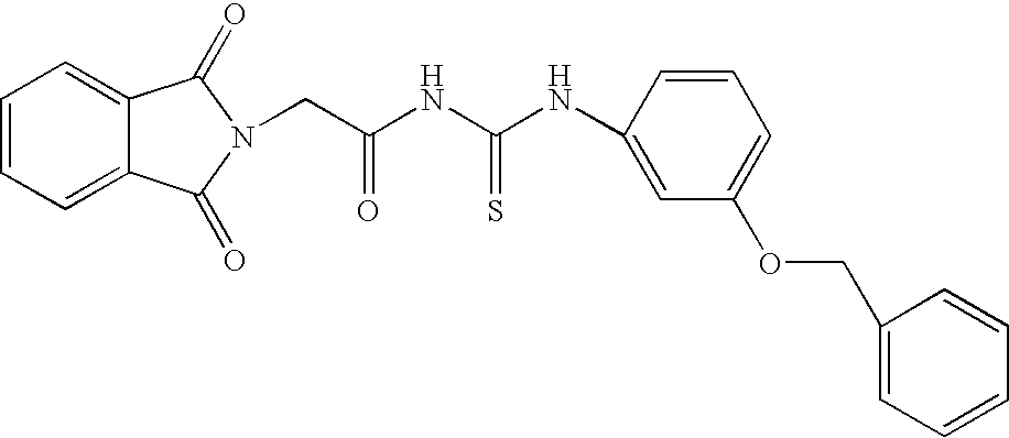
C1=CC=C2C(=C1)C(=O)N(CC(NC(NC1=CC(OCC3=CC=CC=C3)=CC=C1)=S)=O)C2=O
